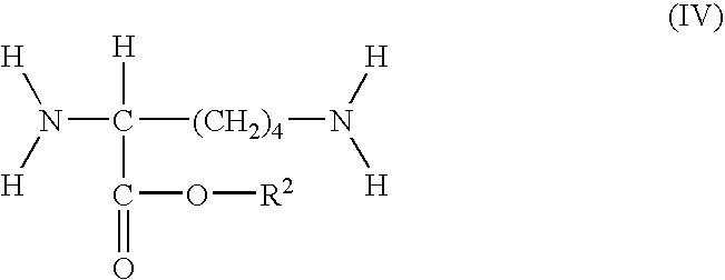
[H]N([H])C([(CH2)4]N([H])[H])([H])C(=O)O[R2]
